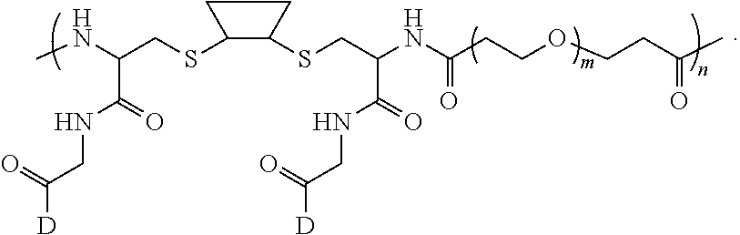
CNC(CSC1C(SCC(NC(CCOCCC(C)=O)=O)C(NCC(=O)[D])=O)CC1)C(NCC(=O)[D])=O
